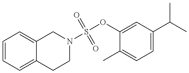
C1=CC=C2C(=C1)CN(S(OC1=CC(C(C)C)=CC=C1C)(=O)=O)CC2
